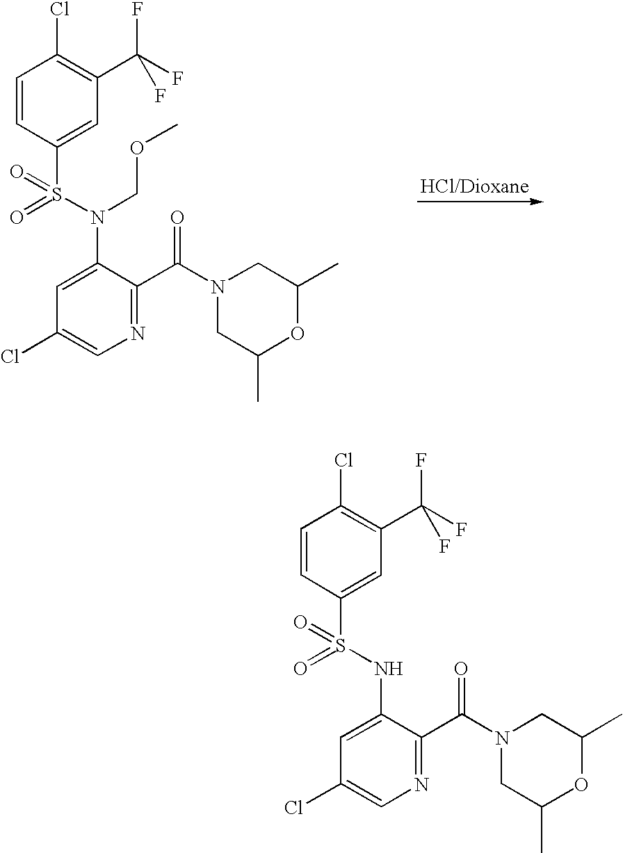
[HCl/Dioxane].C1=CC(S(N(C2=CC(Cl)=CN=C2C(N2CC(C)OC(C)C2)=O)COC)(=O)=O)=CC(C(F)(F)F)=C1Cl.C1=CC(S(NC2=CC(Cl)=CN=C2C(N2CC(C)OC(C)C2)=O)(=O)=O)=CC(C(F)(F)F)=C1Cl
